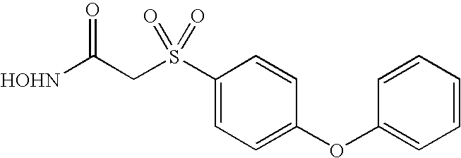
[HOHN]C(CS(C1=CC=C(OC2=CC=CC=C2)C=C1)(=O)=O)=O
